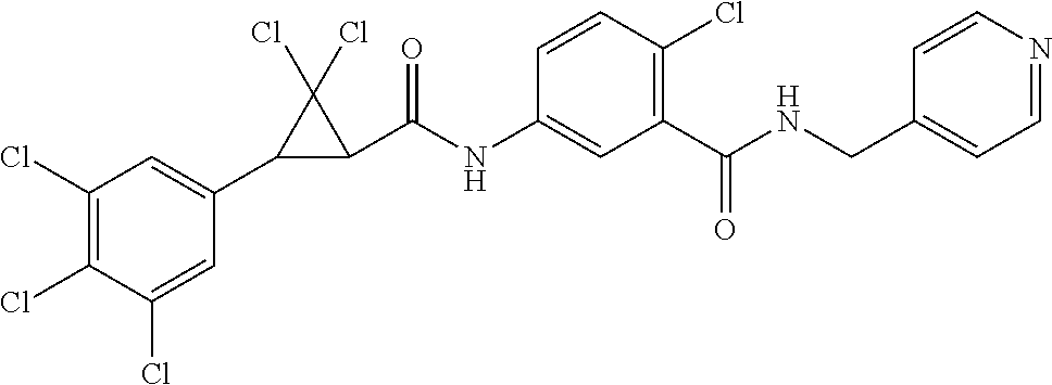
C1(Cl)=C(Cl)C(Cl)=CC(C2C(C(NC3=CC(C(NCC4=CC=NC=C4)=O)=C(Cl)C=C3)=O)C2(Cl)Cl)=C1
